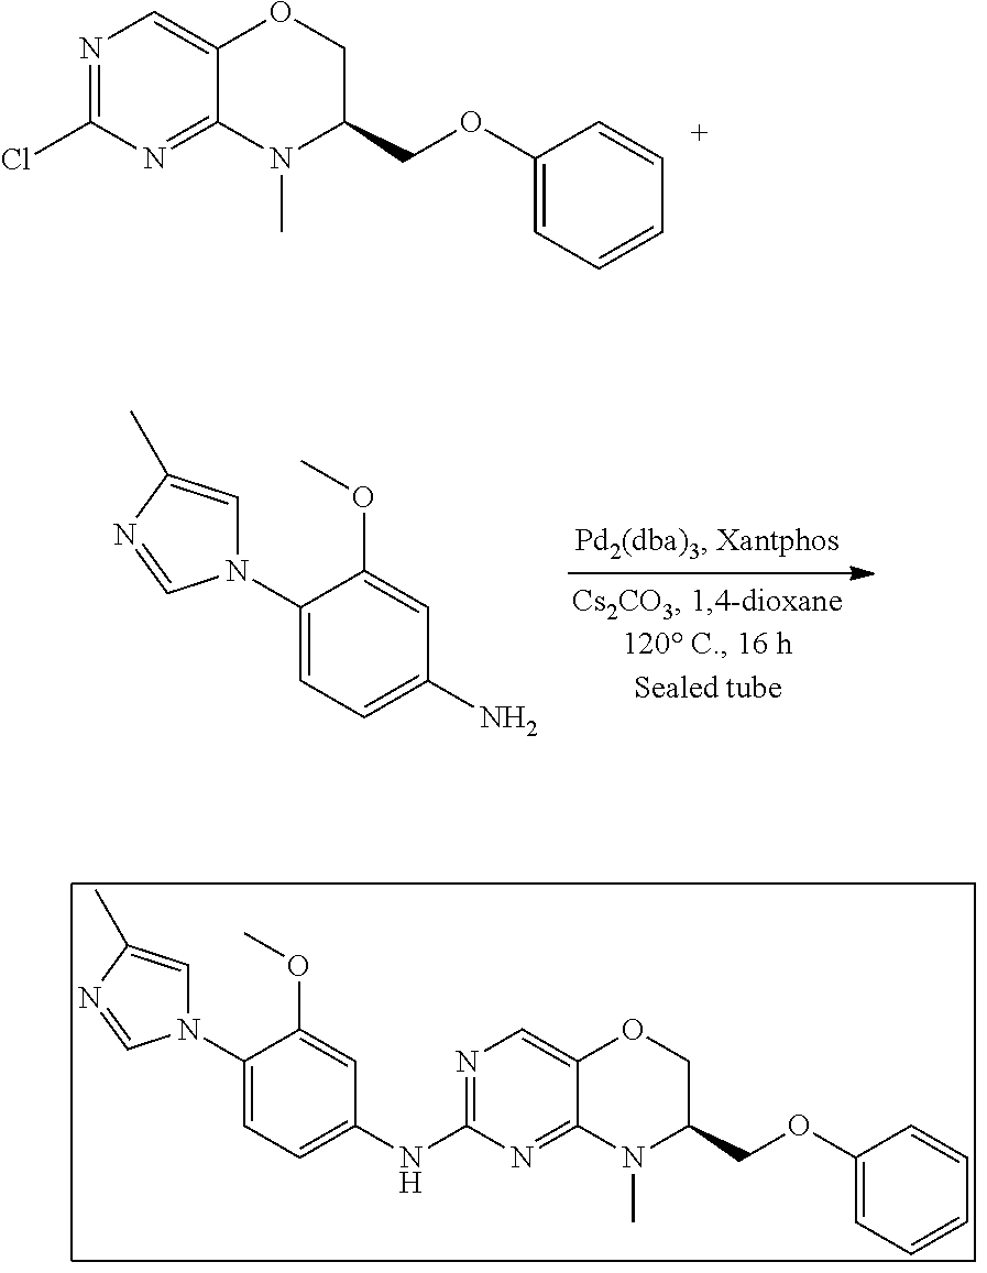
C1(N2C=C(C)N=C2)=CC=C(N)C=C1OC.N1=C(Cl)N=C2C(=C1)OCC(COC1=CC=CC=C1)N2C.C1(N2C=C(C)N=C2)=CC=C(NC2=NC=C3C(=N2)N(C)C(COC2=CC=CC=C2)CO3)C=C1OC
